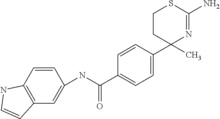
C1(C(NC2=CC3=C(C=C2)NC=C3)=O)=CC=C(C2(C)N=C(N)SCC2)C=C1
